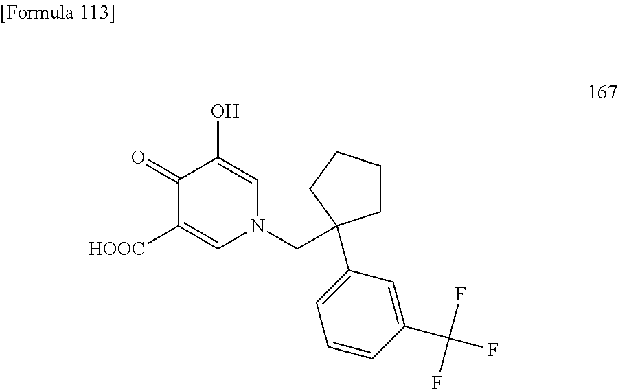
C1(=O)C([HOOC])=CN(CC2(C3=CC=CC(C(F)(F)F)=C3)CCCC2)C=C1O
